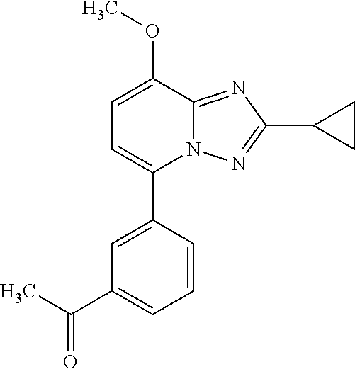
CC(C1=CC=CC(C2=CC=C(OC)C3=NC(C4CC4)=NN23)=C1)=O
